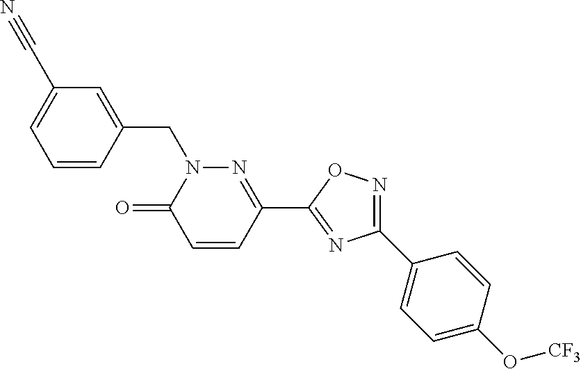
C1=CC(CN2C(=O)C=CC(C3=NC(C4=CC=C(O[CF3])C=C4)=NO3)=N2)=CC(C#N)=C1
